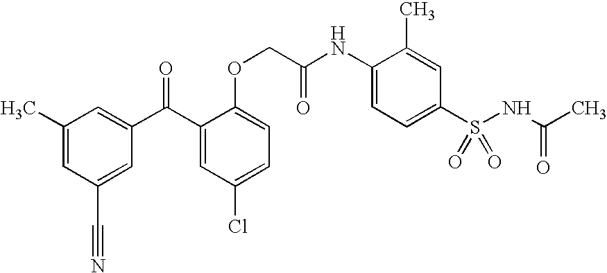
C1(C)=CC(C#N)=CC(C(C2=CC(Cl)=CC=C2OCC(NC2=CC=C(S(NC(C)=O)(=O)=O)C=C2C)=O)=O)=C1
